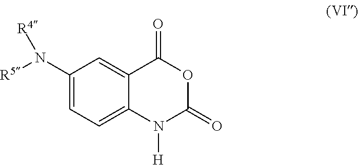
C1(N([R5])[R4])=CC=C2C(=C1)C(=O)OC(=O)N2[H]
